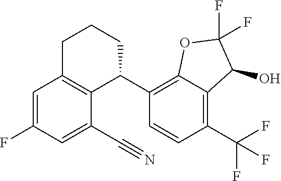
C1=C(F)C=C(C#N)C2=C1CCCC2C1=C2C(=C(C(F)(F)F)C=C1)C(O)C(F)(F)O2
